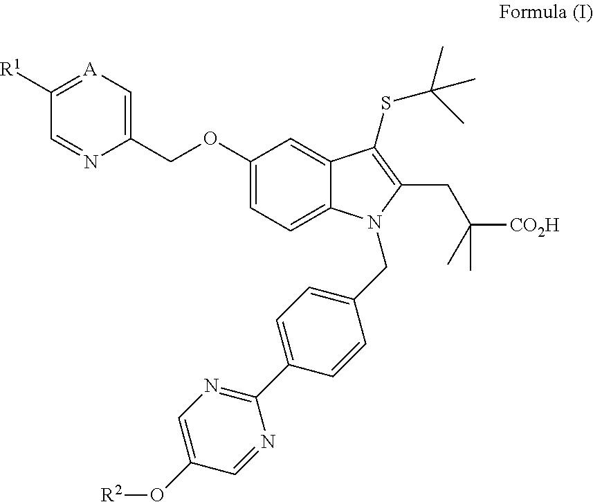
C1(COC2=CC=C3C(=C2)C(SC(C)(C)C)=C(CC([CO2H])(C)C)N3CC2=CC=C(C3=NC=C(O[R2])C=N3)C=C2)=C[A]=C([R1])C=N1
